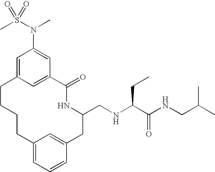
C1=C2C=C(C=C1N(S(C)(=O)=O)C)C(=O)NC(CNC(C(NCC(C)C)=O)CC)CC1=CC(=CC=C1)CCCC2
